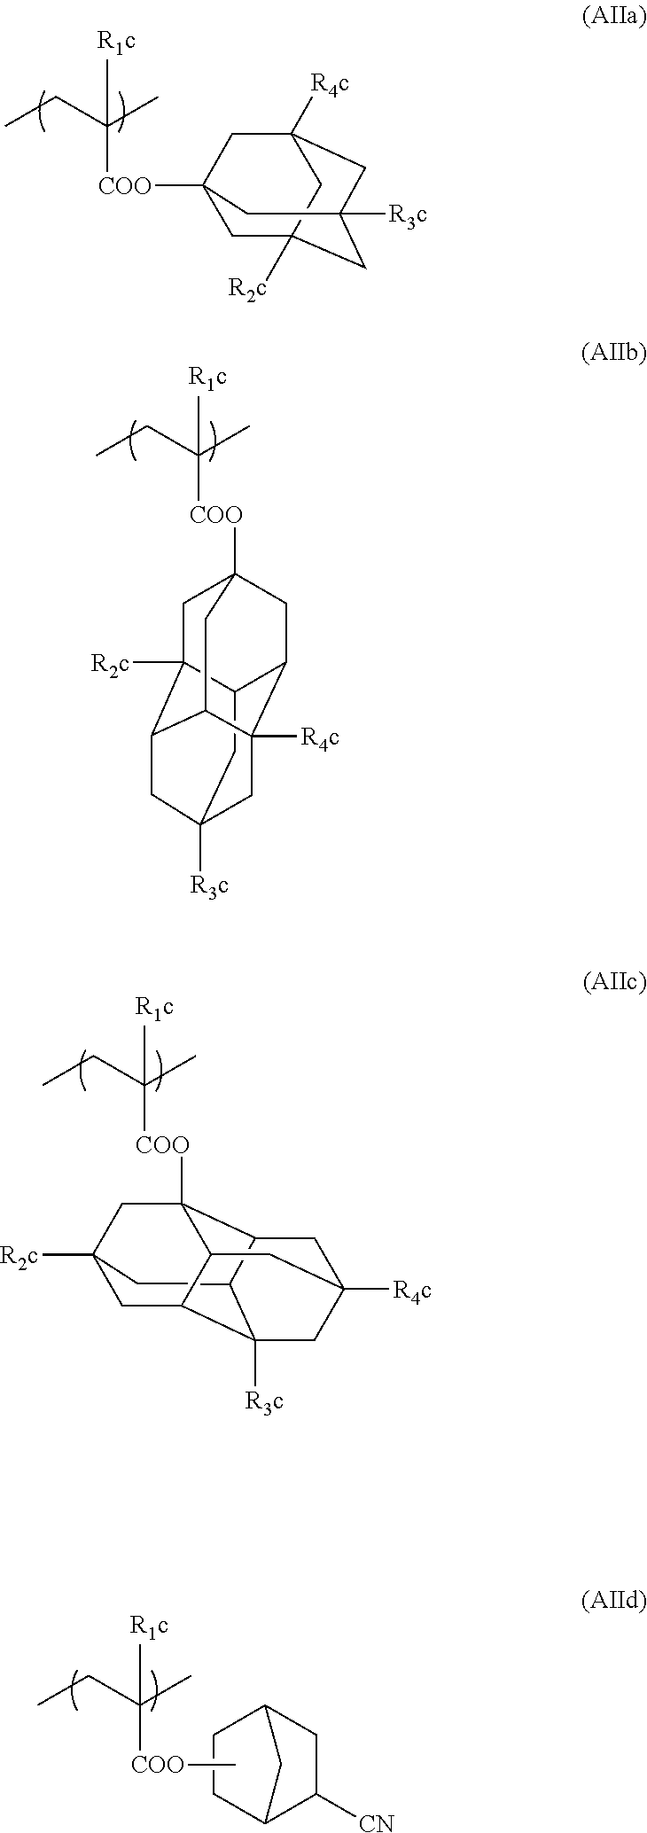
C1C2([R2c])CC3([R3c])CC([R4c])(CC1([COO]C(CC)(C)[R1c])C3)C2.C12CC3([R3c])CC4C1([R2c])CC1([COO]C(C)(CC)[R1c])CC2C([R4c])(C4C1)C3.C12CC3([R2c])CC4C1([R3c])CC1([R4c])CC2C([COO]C(C)(CC)[R1c])(C3)C4C1.C12C([CN])CC(C1)CC2.C[COO]C(C)(CC)[R1c]
